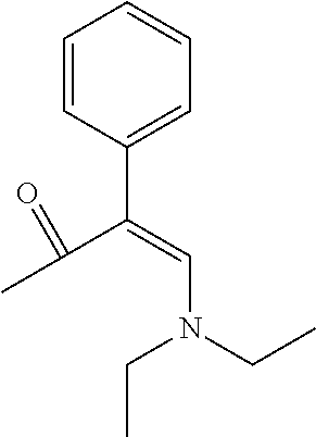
C1=CC(C(=CN(CC)CC)C(C)=O)=CC=C1
